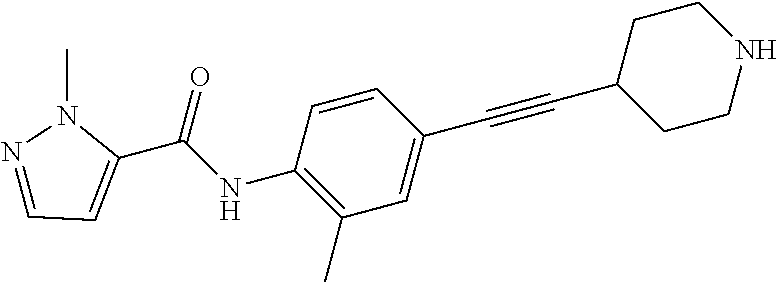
C1=CC(NC(C2=CC=NN2C)=O)=C(C)C=C1C#CC1CCNCC1
